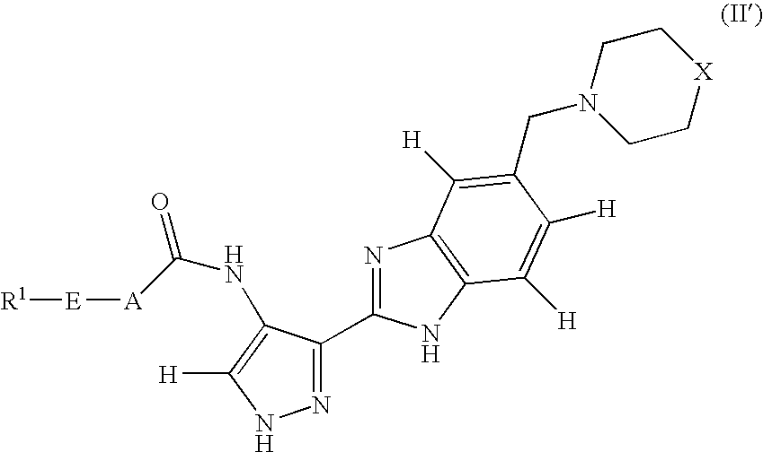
N1=C(C2=NC3=C(N2)C([H])=C([H])C(CN2CC[X]CC2)=C3[H])C(NC(=O)[A][E][R1])=C([H])N1
